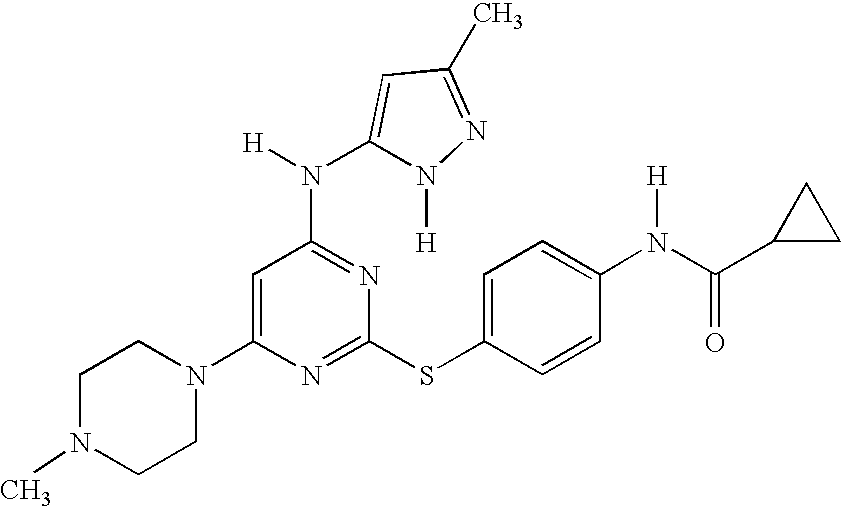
C1N(C)CCN(C2=CC(N([H])C3=CC(C)=NN3[H])=NC(SC3=CC=C(N(C(C4CC4)=O)[H])C=C3)=N2)C1
